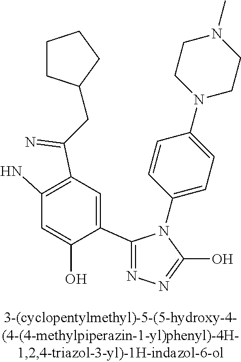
N1=C(C2=CC(C(=N)CC3CCCC3)=C(N)C=C2O)N(C2=CC=C(N3CCN(C)CC3)C=C2)C(O)=N1
